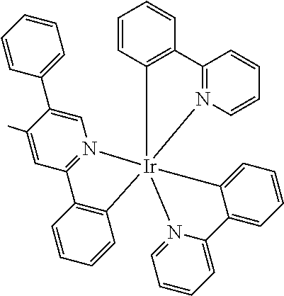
C1=CC2=C(C=C1)C1=N(C=CC=C1)[Ir]213(C2=CC=CC=C2C2=CC=CC=N21)N1=C(C=C(C)C(C2=CC=CC=C2)=C1)C1=C3C=CC=C1
